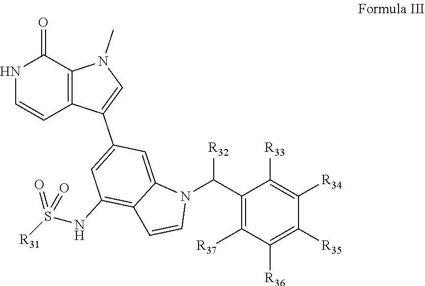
N1C=CC2=C(C1=O)N(C)C=C2C1=CC(NS([R31])(=O)=O)=C2C(=C1)N(C(C1=C([R37])C([R36])=C([R35])C([R34])=C1[R33])[R32])C=C2
